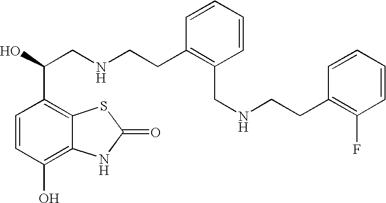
C12=C(O)C=CC(C(O)CNCCC3=C(CNCCC4=C(F)C=CC=C4)C=CC=C3)=C1SC(=O)N2
